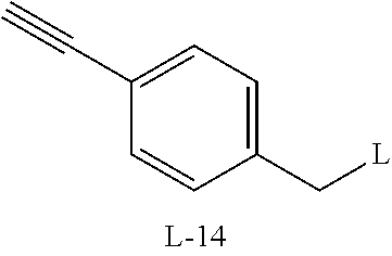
C1(C[L])=CC=C(C#C)C=C1
